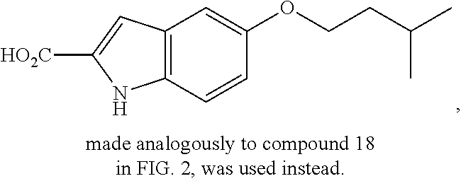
C12=C(C=CC(OCCC(C)C)=C1)NC([HO2C])=C2
